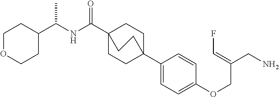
C1C2(C3=CC=C(OCC(CN)=CF)C=C3)CCC(C(=O)NC(C3CCOCC3)C)(C1)CC2
